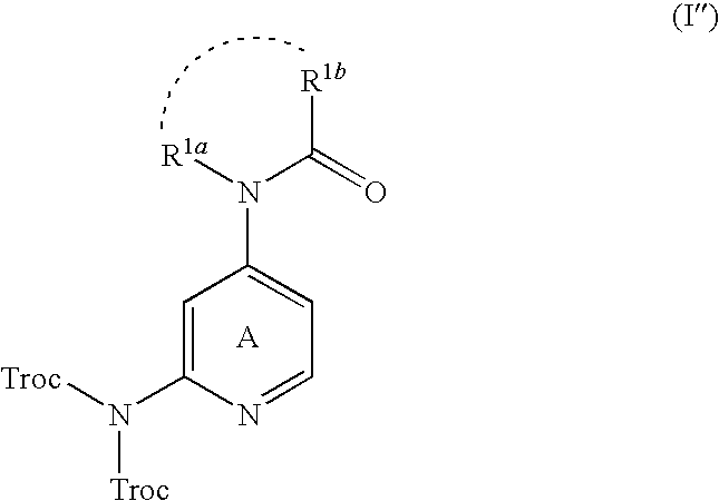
C1=C(N([Troc])[Troc])N=CC=C1N([R1a])C(=O)[R1b]
